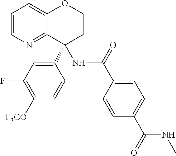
C1(C2(NC(=O)C3=CC(C)=C(C(=O)NC)C=C3)C3=NC=CC=C3OCC2)=CC(F)=C([F3CO])C=C1
